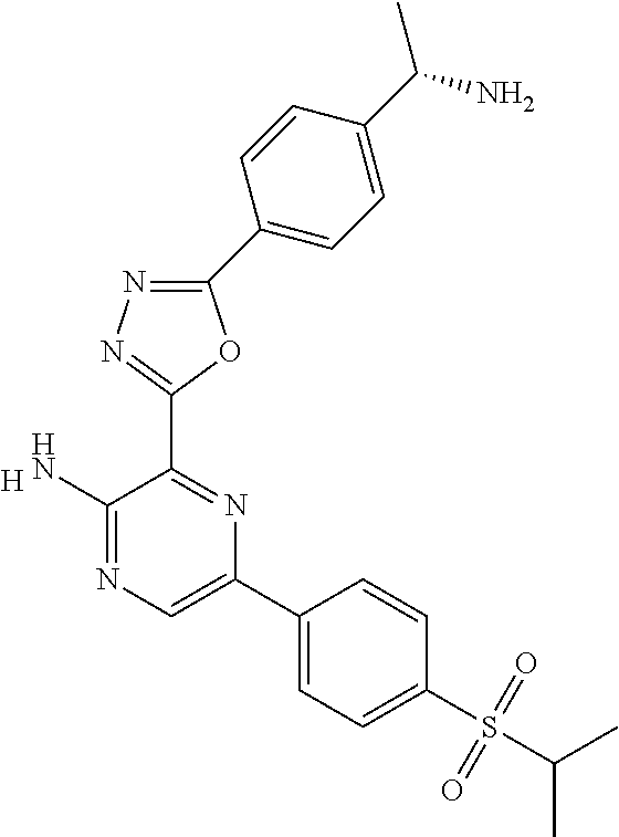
[H].C1(N)=NC=C(C2=CC=C(S(C(C)C)(=O)=O)C=C2)N=C1C1=NN=C(C2=CC=C(C(C)N)C=C2)O1
